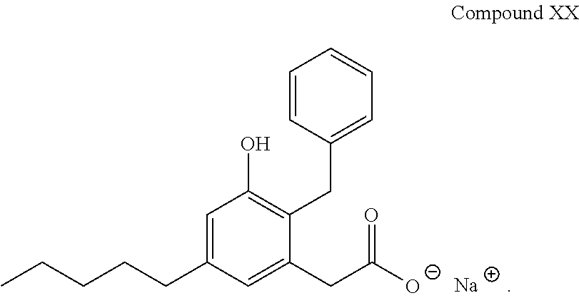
C1=C(CCCCC)C=C(CC([O-])=O)C(CC2=CC=CC=C2)=C1O.[Na]
